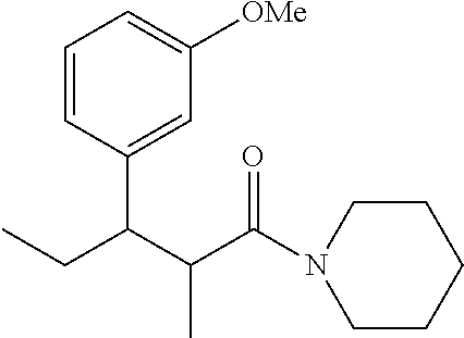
C1=CC(C(C(C(N2CCCCC2)=O)C)CC)=CC([OMe])=C1
